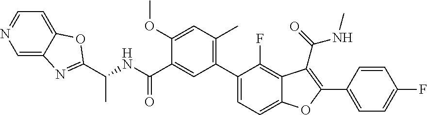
C12=CC=NC=C1N=C(C(NC(C1=CC(C3=CC=C4C(=C3F)C(C(NC)=O)=C(C3=CC=C(F)C=C3)O4)=C(C)C=C1OC)=O)C)O2
